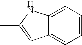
C12=CC=CC=C1C=C(C)N2
